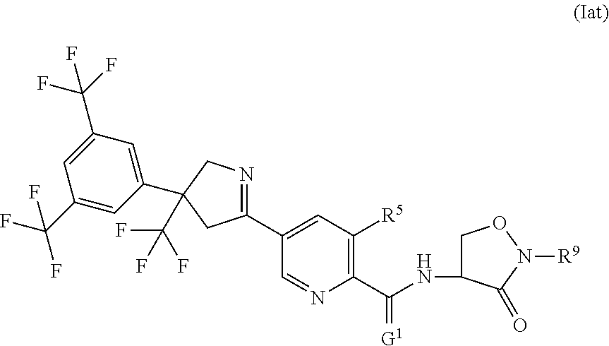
C(NC1CON([R9])C1=O)(C1=C([R5])C=C(C2=NCC(C3=CC(C(F)(F)F)=CC(C(F)(F)F)=C3)(C(F)(F)F)C2)C=N1)=[G1]
